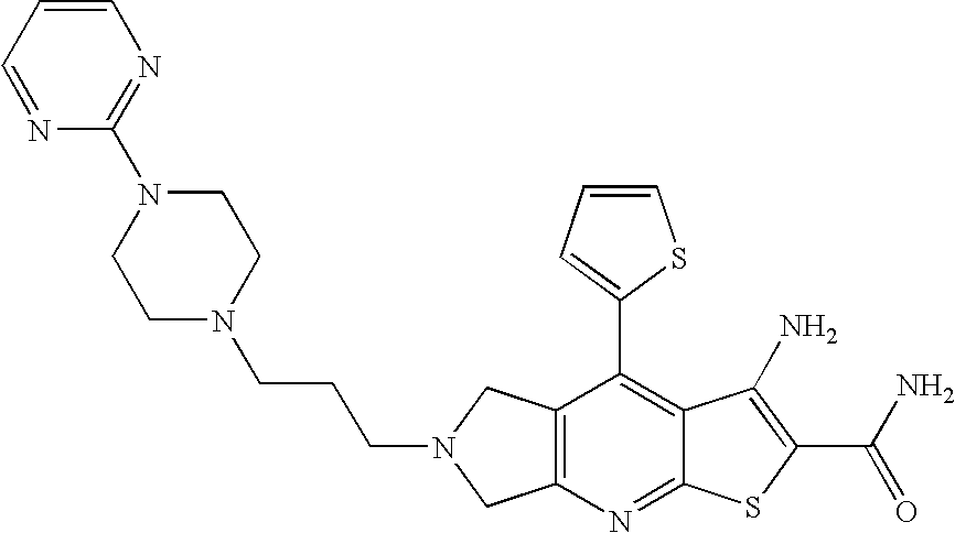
C12=C(CN(CCCN3CCN(C4=NC=CC=N4)CC3)C1)C(C1=CC=CS1)=C1C(=N2)SC(C(N)=O)=C1N
